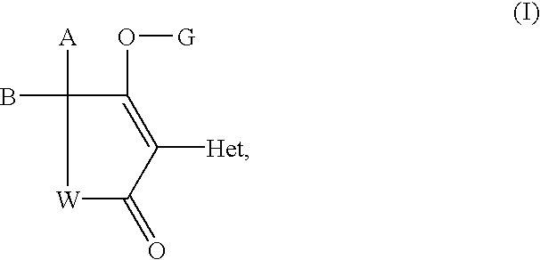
[W]1C(=O)C([Het])=C(O[G])C1([A])B
